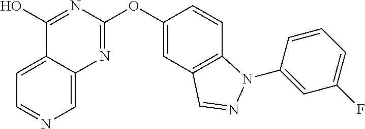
C1(O)=NC(OC2=CC3=C(C=C2)N(C2=CC(F)=CC=C2)N=C3)=NC2=CN=CC=C12
